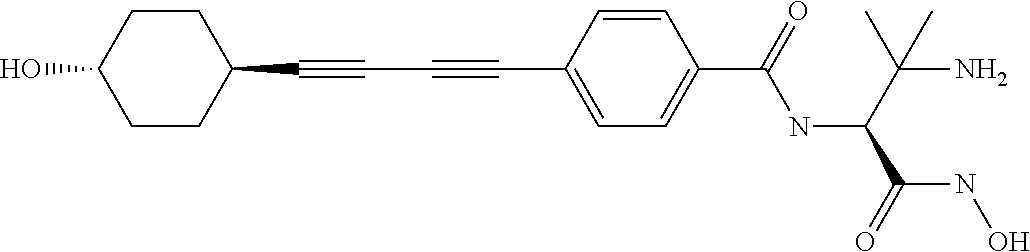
C1CC(O)CCC1C#CC#CC1=CC=C(C(=O)NC(C(N)(C)C)C(=O)NO)C=C1
